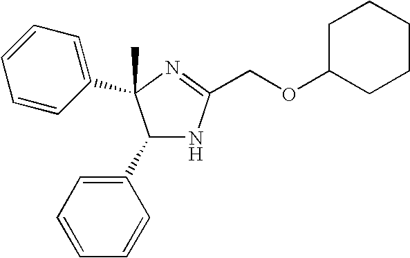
C1(C2=CC=CC=C2)NC(COC2CCCCC2)=NC1(C1=CC=CC=C1)C
